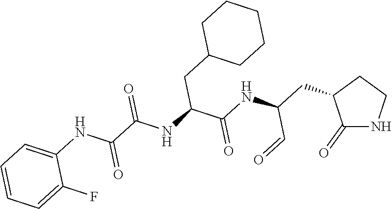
C1(=O)NCCC1CC(NC(C(NC(C(NC1=CC=CC=C1F)=O)=O)CC1CCCCC1)=O)C=O
